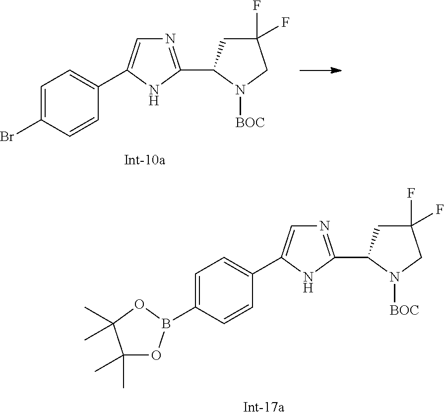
C1=C(Br)C=CC(C2=CN=C(C3CC(F)(F)CN3[BOC])N2)=C1.C1=C(B2OC(C)(C)C(C)(C)O2)C=CC(C2=CN=C(C3CC(F)(F)CN3[BOC])N2)=C1
